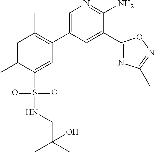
C1=C(C)C(S(NCC(C)(C)O)(=O)=O)=CC(C2=CN=C(N)C(C3=NC(C)=NO3)=C2)=C1C
